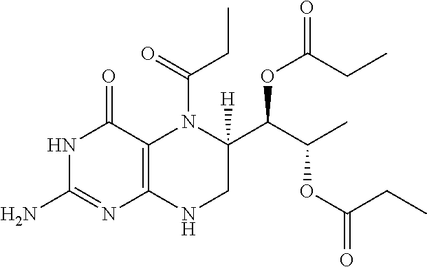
N1C(N)=NC2=C(C1=O)N(C(=O)CC)C(C(C(C)OC(CC)=O)OC(CC)=O)([H])CN2
